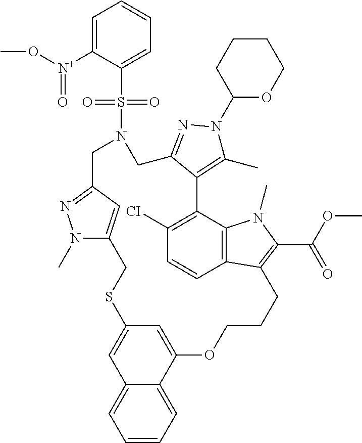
C1=CC=C([N+](OC)=O)C(S(=O)(=O)N2CC3=NN(C)C(=C3)CSC3=CC4=CC=CC=C4C(=C3)OCCCC3=C(C(=O)OC)N(C)C4=C3C=CC([CI])=C4C3=C(C)N(C4OCCCC4)N=C3C2)=C1
